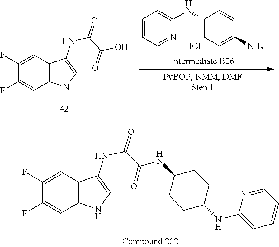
C1(F)=CC2=C(C=C1F)C(NC(C(NC1CCC(NC3=CC=CC=N3)CC1)=O)=O)=CN2.OC(C(NC1=CNC2=C1C=C(F)C(F)=C2)=O)=O.C1=CC=C(NC2=CC=C(N)C=C2)N=C1.Cl
